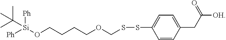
[Ph][Si](OCCCCOCSSC1=CC=C(CC([OH])=O)C=C1)([Ph])C(C)(C)C
